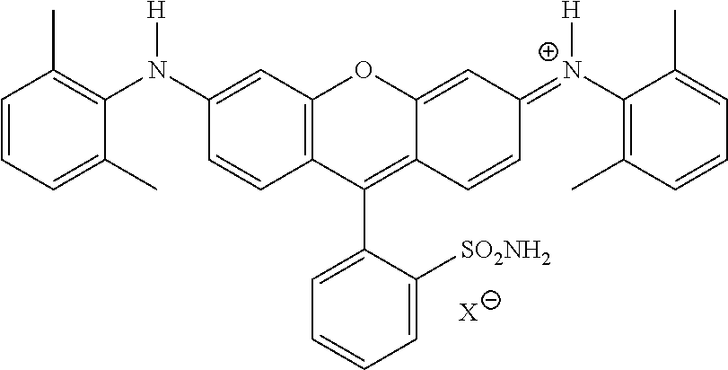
C1=C(N(C2=C(C)C=CC=C2C)[H])C=CC2=C1OC1=CC(=[N+](C3=C(C)C=CC=C3C)[H])C=CC1=C2C1=CC=CC=C1[SO2NH2].[X]
